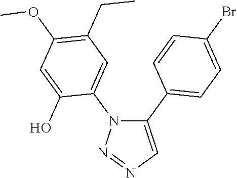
C1(C2=CC=C(Br)C=C2)=CN=NN1C1=CC(CC)=C(OC)C=C1O
